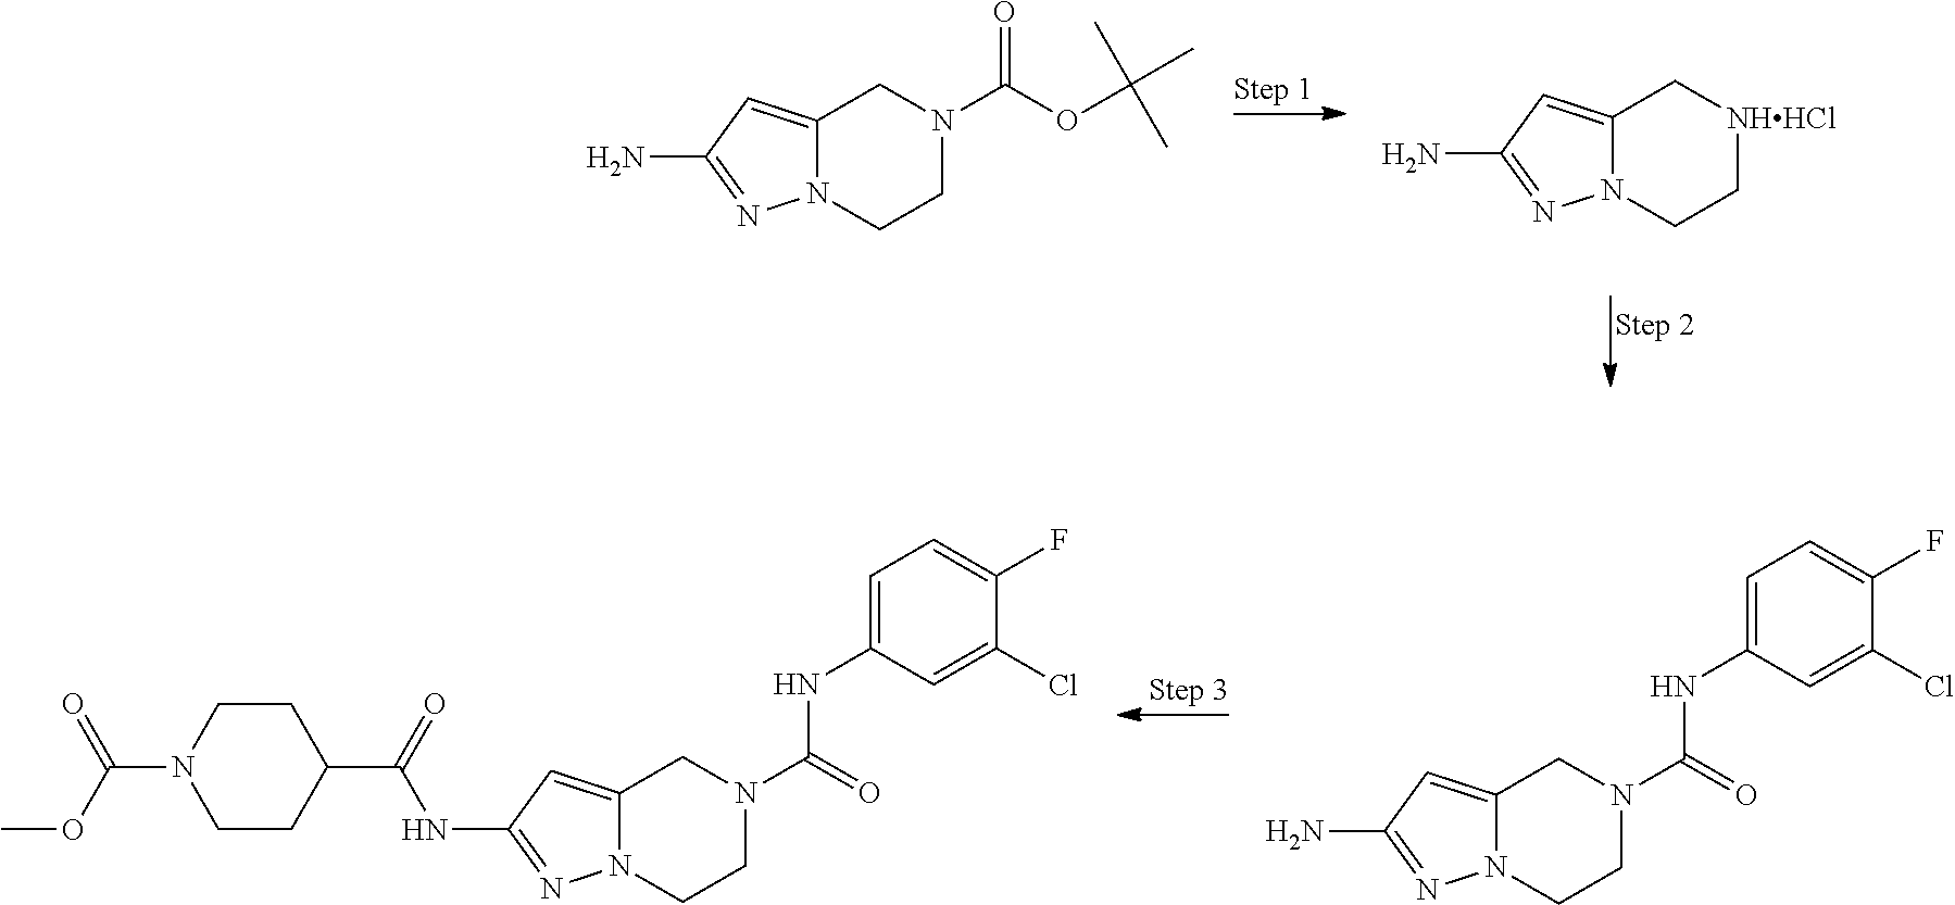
C12=CC(N)=NN1CCN(C(OC(C)(C)C)=O)C2.C12=CC(N)=NN1CC[NHHCl]C2.C12=CC(N)=NN1CCN(C(=O)NC1=CC=C(F)C(Cl)=C1)C2.C12=CC(NC(C3CCN(C(OC)=O)CC3)=O)=NN1CCN(C(NC1=CC=C(F)C(Cl)=C1)=O)C2
